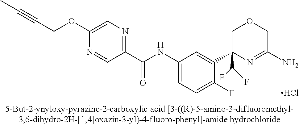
C1(OCC#CC)=CN=C(C(NC2=CC=C(F)C(C3(C(F)F)N=C(N)COC3)=C2)=O)C=N1.Cl
